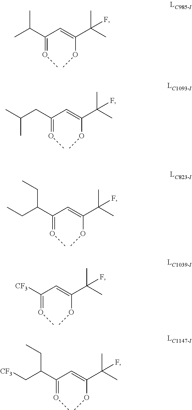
O(=C(C(C)C)C=C(C(C)(C)F)OC)C.O(=C(CC(C)C)C=C(C(C)(C)F)OC)C.O(=C(C(CC)CC)C=C(C(C)(C)F)OC)C.O(=C([CF3])C=C(C(C)(C)F)OC)C.O(=C(C(C[CF3])CC)C=C(C(C)(C)F)OC)C
